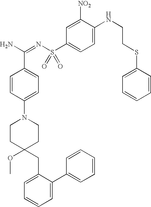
C1=CC(N2CCC(OC)(CC3=CC=CC=C3C3=CC=CC=C3)CC2)=CC=C1C(N)=NS(C1=CC=C(NCCSC2=CC=CC=C2)C([NO2])=C1)(=O)=O
